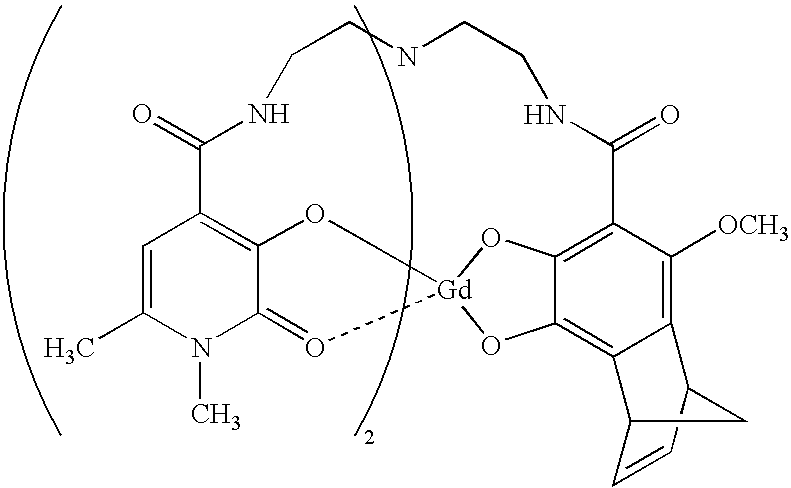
C1=C(C)N(C)C2=O[Gd]34OC5=C(C(=O)NCCNCCNC(=O)C1=C2O3)C([OCH3])=C1C(=C5O4)C2C=CC1C2
